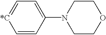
C1=CC(N2CCOCC2)=CC=[*C]1
